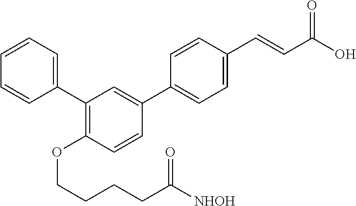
C1(OCCCCC([NHOH])=O)=C(C2=CC=CC=C2)C=C(C2=CC=C(C=CC(O)=O)C=C2)C=C1
